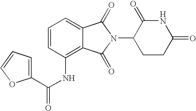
C1=C2C(=C(NC(C3=CC=CO3)=O)C=C1)C(=O)N(C1CCC(=O)NC1=O)C2=O
